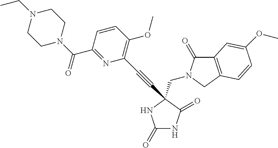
C1(=O)NC(=O)C(C#CC2=C(OC)C=CC(C(N3CCN(CC)CC3)=O)=N2)(CN2C(=O)C3=C(C2)C=CC(OC)=C3)N1
